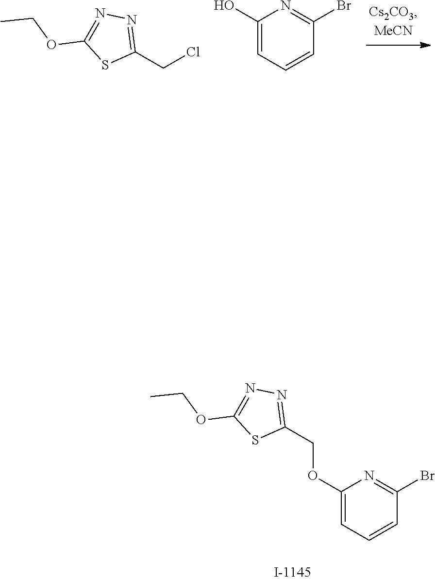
CCOC1=NN=C(COC2=CC=CC(Br)=N2)S1.C1(Br)=NC(O)=CC=C1.C1(CCl)=NN=C(OCC)S1
